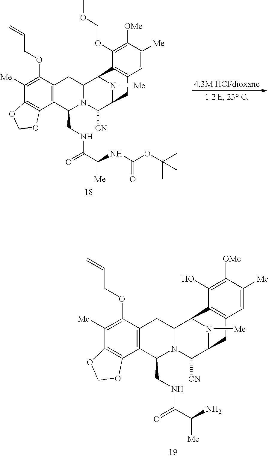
C12=C(C3=C(C(OCC=C)=C1[Me])CC1N(C3CNC(C(NC(OC(C)(C)C)=O)[Me])=O)C([CN])C3N([Me])C1C1=C(C3)C=C([Me])C([OMe])=C1OCOC)OCO2.C12=C(C3=C(C(OCC=C)=C1[Me])CC1N(C3CNC(C(N)[Me])=O)C([CN])C3N([Me])C1C1=C(C3)C=C([Me])C([OMe])=C1O)OCO2
